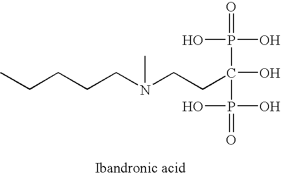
CCCCCN(CCC(O)(P(=O)(O)O)P(=O)(O)O)C
